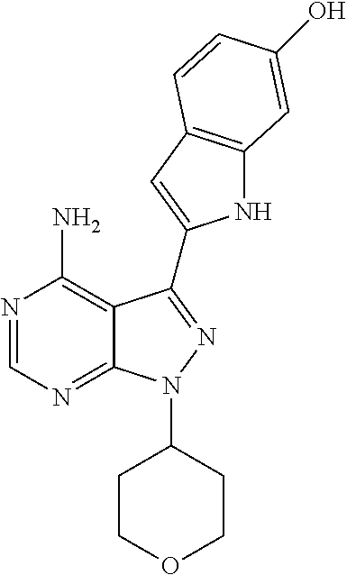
N1=CN=C2C(=C1N)C(C1=CC3=C(N1)C=C(O)C=C3)=NN2C1CCOCC1
